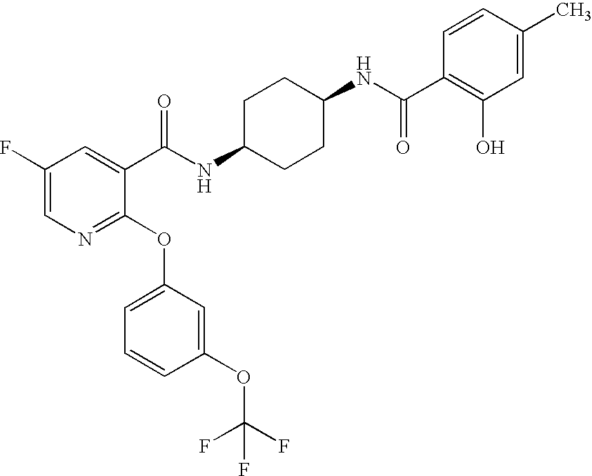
N1=C(OC2=CC=CC(OC(F)(F)F)=C2)C(C(NC2CCC(NC(C3=C(O)C=C(C)C=C3)=O)CC2)=O)=CC(F)=C1
